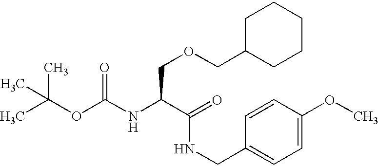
CC(OC(NC(C(NCC1=CC=C(OC)C=C1)=O)COCC1CCCCC1)=O)(C)C
